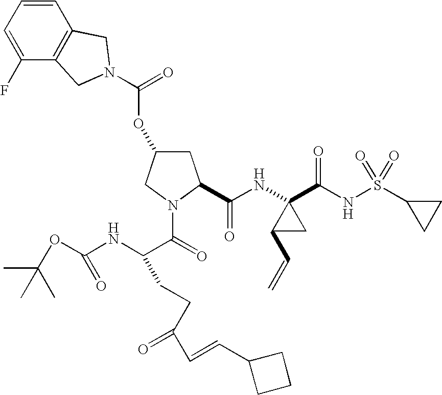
C1=CC=C(F)C2=C1CN(C(=O)OC1CC(C(NC3(C(NS(C4CC4)(=O)=O)=O)C(C=C)C3)=O)N(C(=O)C(NC(OC(C)(C)C)=O)CCC(C=CC3CCC3)=O)C1)C2
